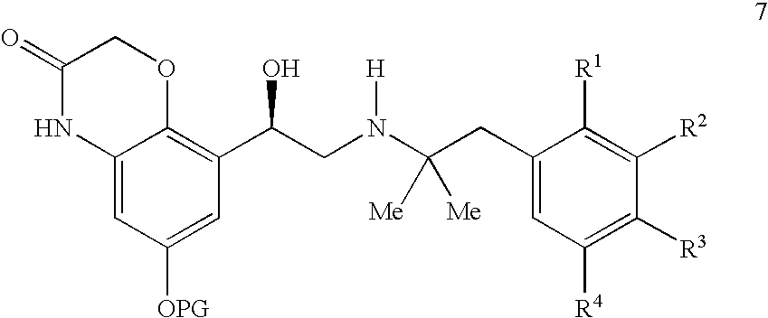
C12=CC([OPG])=CC(C(CN(C(CC3=CC([R4])=C([R3])C([R2])=C3[R1])([Me])[Me])[H])O)=C1OCC(=O)N2
